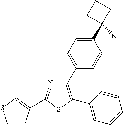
N1=C(C2=CSC=C2)SC(C2=CC=CC=C2)=C1C1=CC=C(C2(N)CCC2)C=C1
